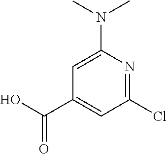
C1=C(N(C)C)N=C(Cl)C=C1C(O)=O
